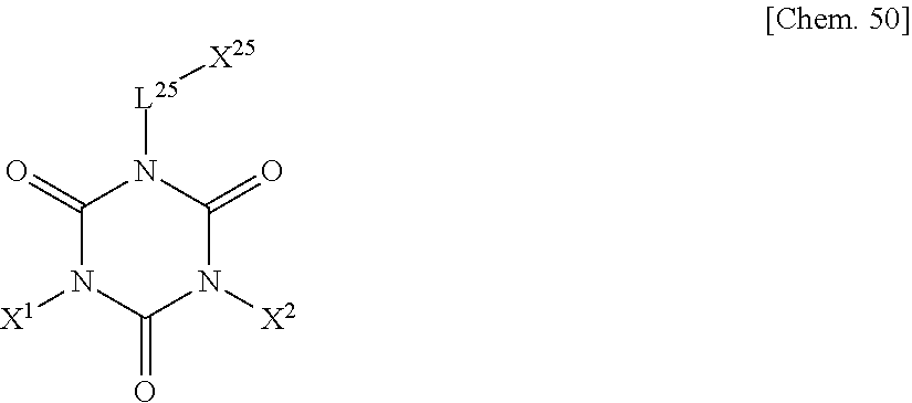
C1(=O)N([X1])C(=O)N([X2])C(=O)N1[L25][X25]
